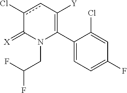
C1(C2=C([Y])cc(Cl)C(=[X])N2CC(F)F)=CC=C(F)C=C1Cl
